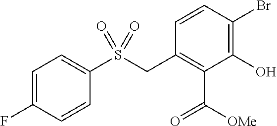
C1=C(F)C=CC(S(CC2=C(C([OMe])=O)C(O)=C(Br)C=C2)(=O)=O)=C1
